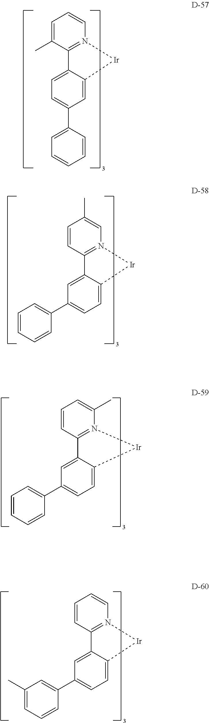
C1=CN2=C(C(C)=C1)C1=CC=C(C3=CC=CC=C3)C=C1[Ir]2.C1(C)=CN2=C(C=C1)C1=CC(C3=CC=CC=C3)=CC=C1[Ir]2.C1=C(C)N2=C(C=C1)C1=CC(C3=CC=CC=C3)=CC=C1[Ir]2.C1=CN2=C(C=C1)C1=CC(C3=CC(C)=CC=C3)=CC=C1[Ir]2
